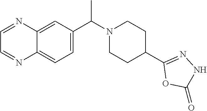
C1(C2CCN(C(C3=CC=C4C(=C3)N=CC=N4)C)CC2)=NNC(=O)O1
